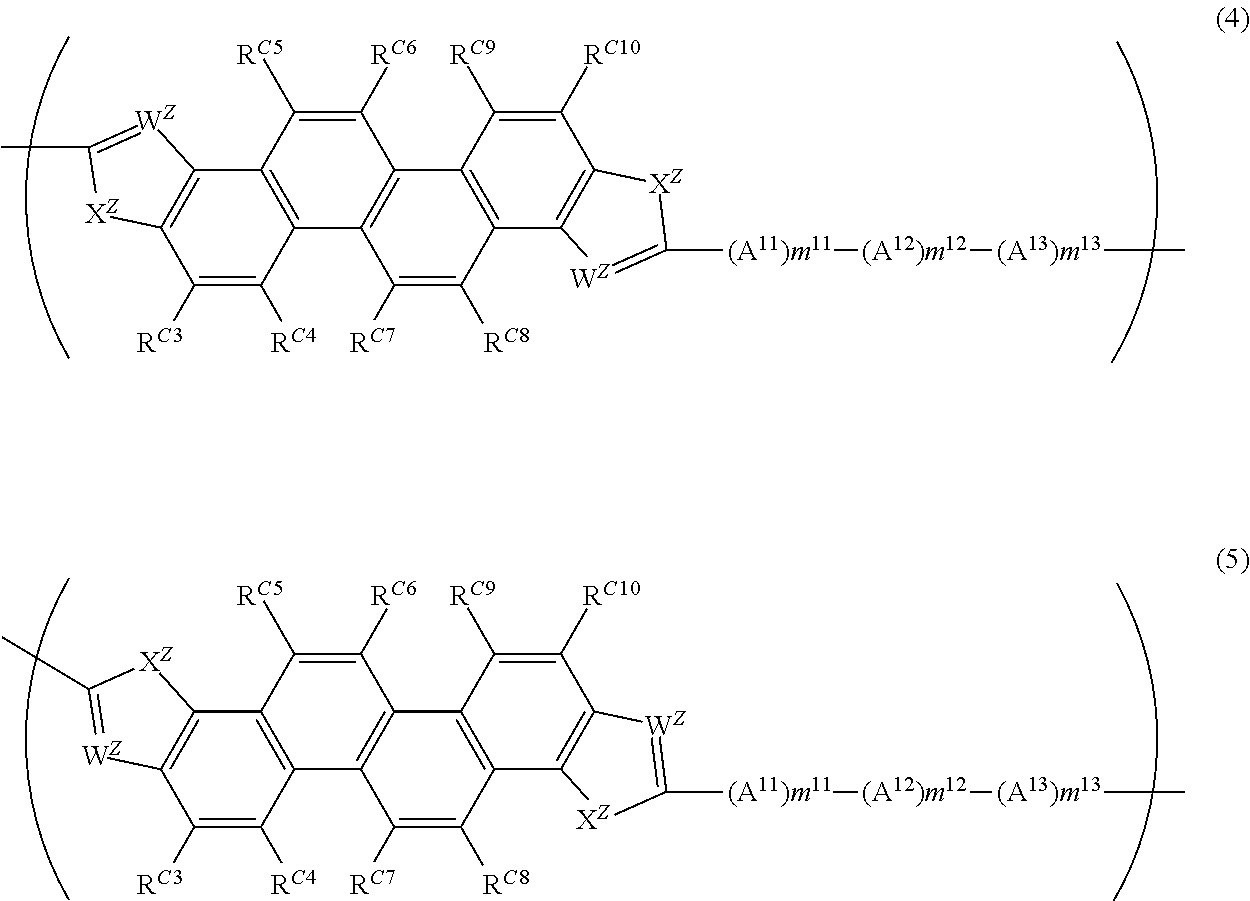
C1([RC10])=C([RC9])C2=C(C3=C1[XZ]C([(A11)m11][(A12)m12][(A13)m13]C)=[WZ]3)C([RC8])=C([RC7])C1=C2C([RC6])=C([RC5])C2=C1C([RC4])=C([RC3])C1=C2[WZ]=C(C)[XZ]1.C1([RC10])=C([RC9])C2=C(C3=C1[WZ]=C([(A11)m11][(A12)m12][(A13)m13]C)[XZ]3)C([RC8])=C([RC7])C1=C2C([RC6])=C([RC5])C2=C1C([RC4])=C([RC3])C1=C2[XZ]C(C)=[WZ]1
